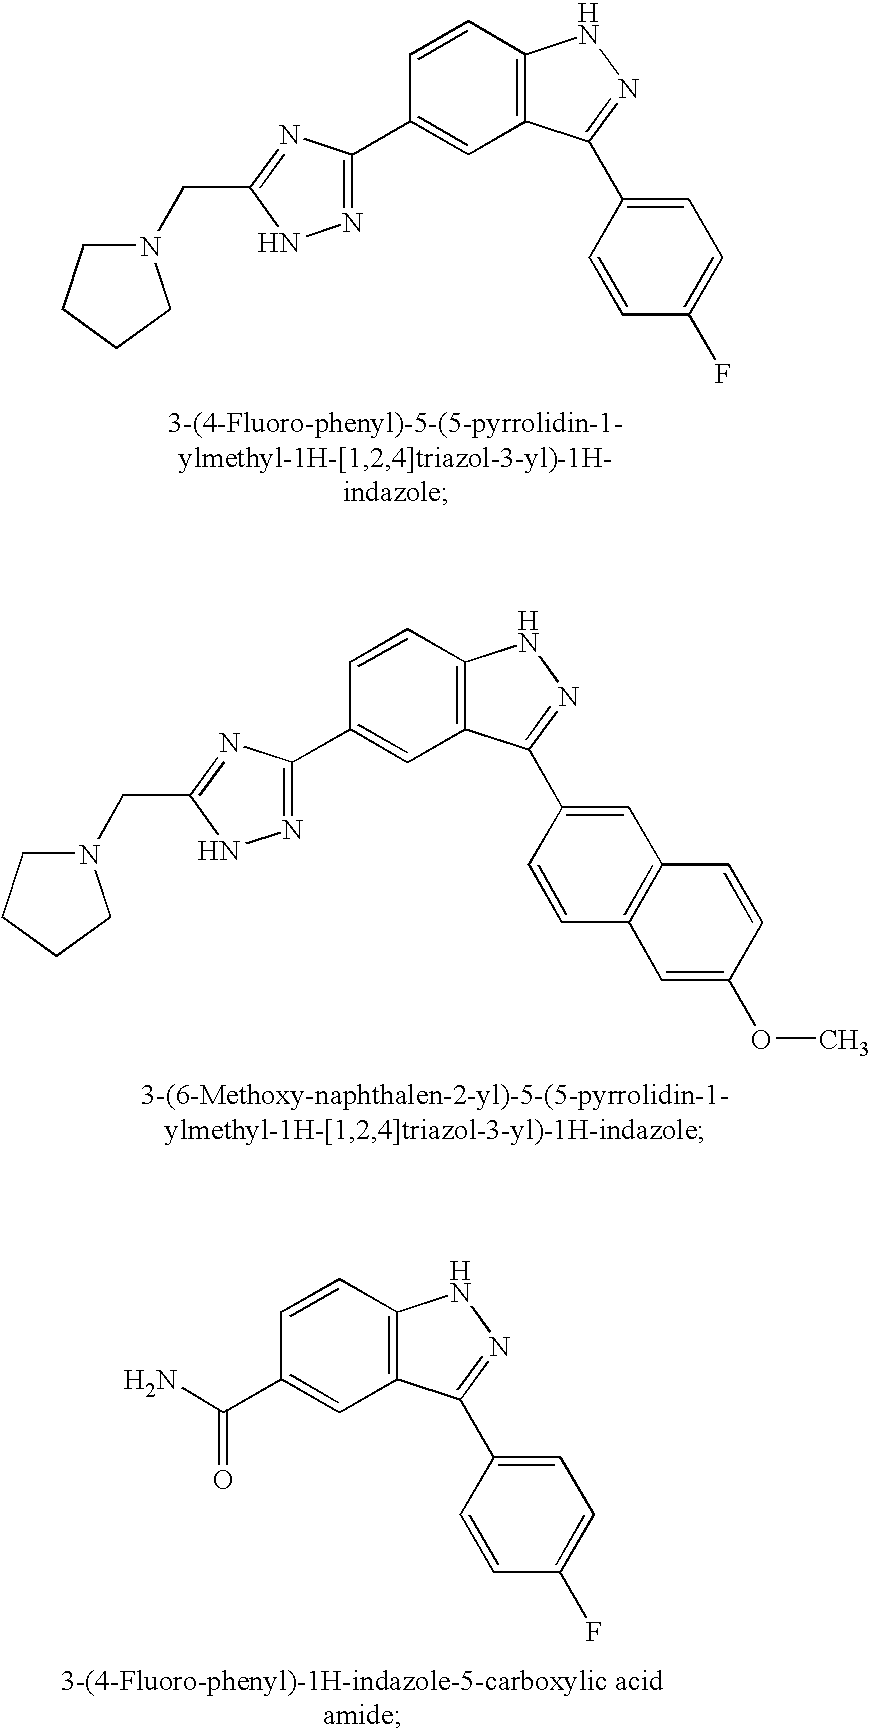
C1(C2=NNC(CN3CCCC3)=N2)=CC2=C(C=C1)NN=C2C1=CC=C(F)C=C1.C1(C2=NNC(CN3CCCC3)=N2)=CC2=C(C=C1)NN=C2C1=CC2=C(C=C1)C=C(OC)C=C2.C1(C(N)=O)=CC2=C(C=C1)NN=C2C1=CC=C(F)C=C1
